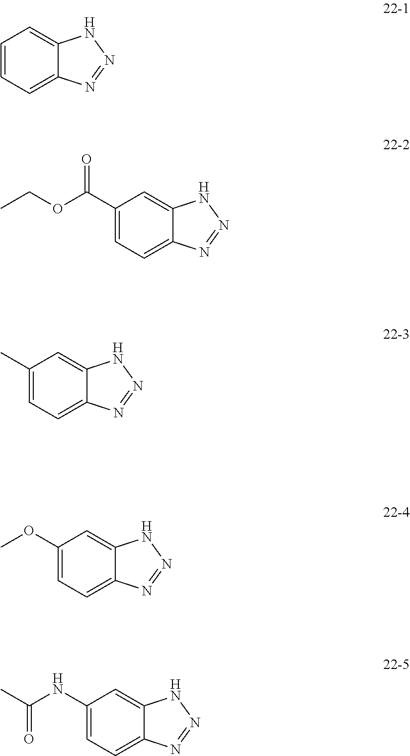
C1=CC=C2C(=C1)NN=N2.C1(C(=O)OCC)=CC=C2C(=C1)NN=N2.C1(C)=CC=C2C(=C1)NN=N2.C1(OC)=CC=C2C(=C1)NN=N2.C1(NC(C)=O)=CC=C2C(=C1)NN=N2
